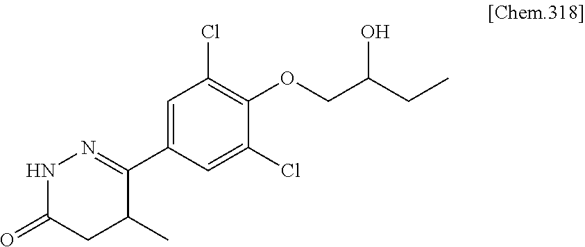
C1(C2=NNC(=O)CC2C)=CC(Cl)=C(OCC(O)CC)C(Cl)=C1
